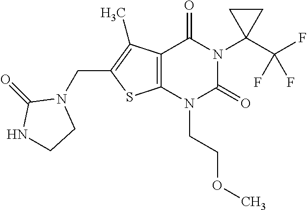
C12=C(N(CCOC)C(=O)N(C3(C(F)(F)F)CC3)C1=O)SC(CN1C(=O)NCC1)=C2C
